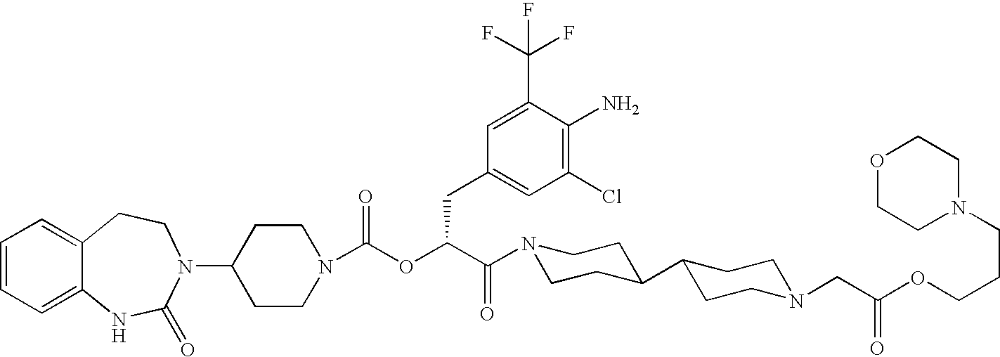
C1(N2C(=O)NC3=CC=CC=C3CC2)CCN(C(OC(C(N2CCC(C3CCN(CC(=O)OCCCN4CCOCC4)CC3)CC2)=O)CC2=CC(Cl)=C(N)C(C(F)(F)F)=C2)=O)CC1
